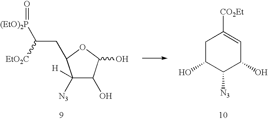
C1C(O)C([N3])C(O)C=C1[CO2Et].C1([N3])([H])C(O)C(O)OC1CC([(EtO)2P]=O)[EtO2C]
